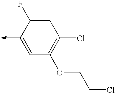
C1(->C)=CC(OCCCl)=C(Cl)C=C1F
